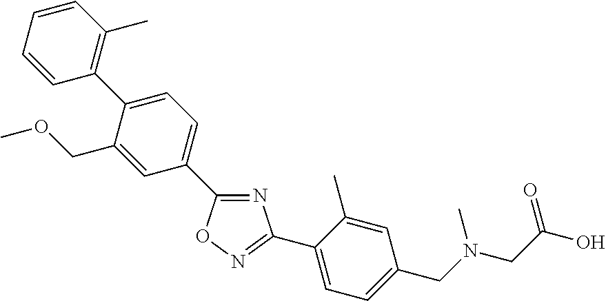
C1=CC=CC(C2=CC=C(C3=NC(C4=CC=C(CN(CC(O)=O)C)C=C4C)=NO3)C=C2COC)=C1C
